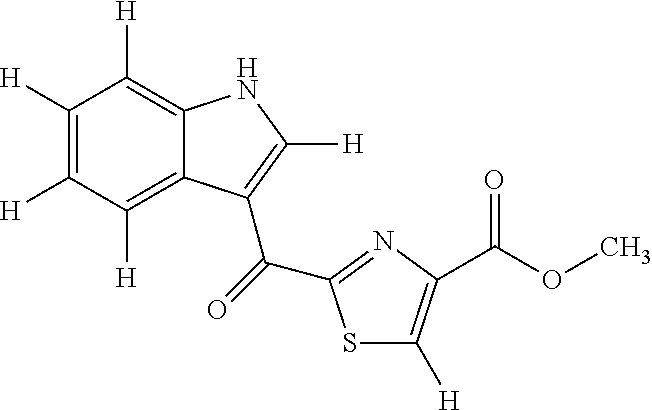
C1([H])=C([H])C([H])=C2C(=C1[H])NC([H])=C2C(=O)C1=NC(C(OC)=O)=C([H])S1
